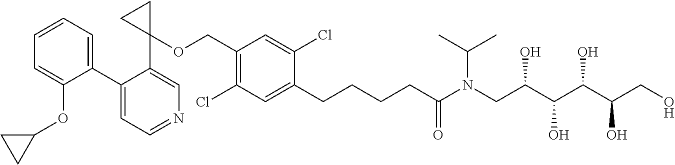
C1(C2=CC=CC=C2OC2CC2)=CC=NC=C1C1(OCC2=C(Cl)C=C(CCCCC(=O)N(CC(C(O)C(O)C(O)CO)O)C(C)C)C(Cl)=C2)CC1
